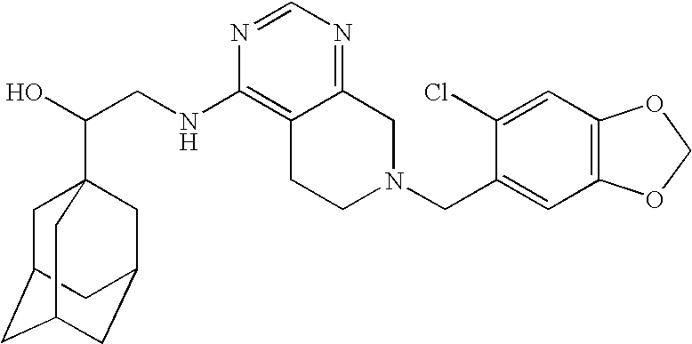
C(CNC1=C2C(=NC=N1)CN(CC1=CC3=C(C=C1Cl)OCO3)CC2)(O)C12CC3CC(CC(C1)C3)C2
